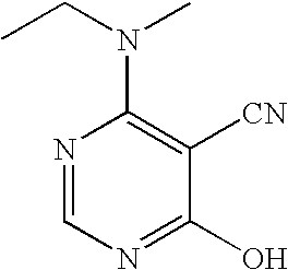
N1=CN=C(O)C([CN])=C1N(CC)C
